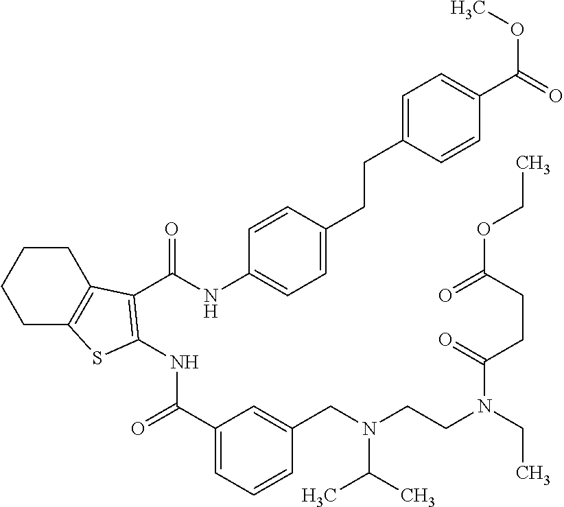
C1(C(=O)NC2=C(C(=O)NC3=CC=C(CCC4=CC=C(C(OC)=O)C=C4)C=C3)C3=C(CCCC3)S2)=CC=CC(CN(CCN(CC)C(CCC(=O)OCC)=O)C(C)C)=C1
